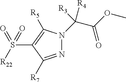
N1=C([R7])C(S([R22])(=O)=O)=C([R5])N1C(C(=O)OC)([R3])[R4]
